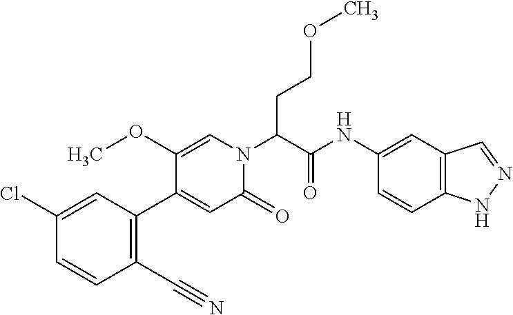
C1(NC(=O)C(N2C(=O)C=C(C3=C(C#N)C=CC(Cl)=C3)C(OC)=C2)CCOC)=CC2=C(C=C1)NN=C2
